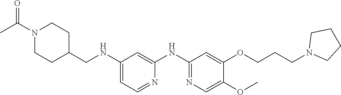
C1(NCC2CCN(C(C)=O)CC2)=CC=NC(NC2=NC=C(OC)C(OCCCN3CCCC3)=C2)=C1
